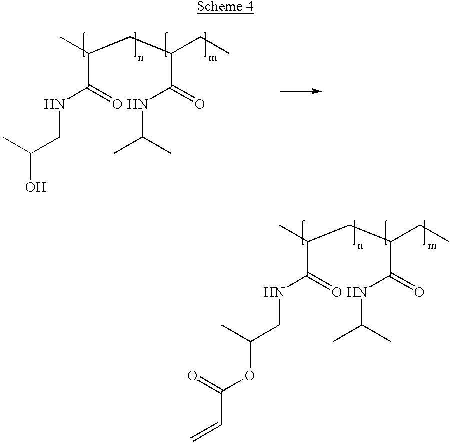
CC(CC(CC)C(=O)NC(C)C)C(=O)NCC(C)O.CC(CC(CC)C(=O)NC(C)C)C(=O)NCC(C)OC(=O)C=C
